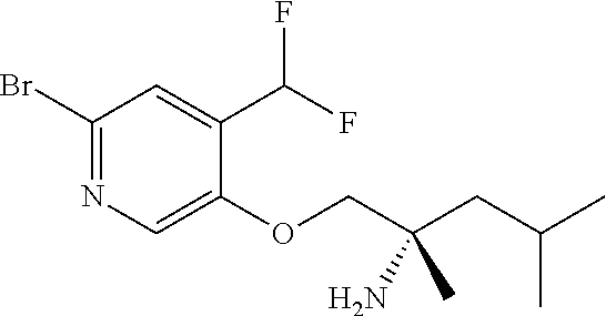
C1(Br)=NC=C(OCC(CC(C)C)(N)C)C(C(F)F)=C1
